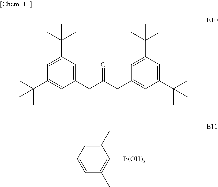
C1(CC(CC2=CC(C(C)(C)C)=CC(C(C)(C)C)=C2)=O)=CC(C(C)(C)C)=CC(C(C)(C)C)=C1.C1(C)=CC(C)=CC(C)=C1[B(OH)2]
